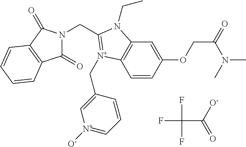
C1(=O)N(CC2=[N+](CC3=C[N+]([O-])=CC=C3)C3=C(C=C(OCC(=O)N(C)C)C=C3)N2CC)C(=O)C2=C1C=CC=C2.FC(F)(F)C([O-])=O
